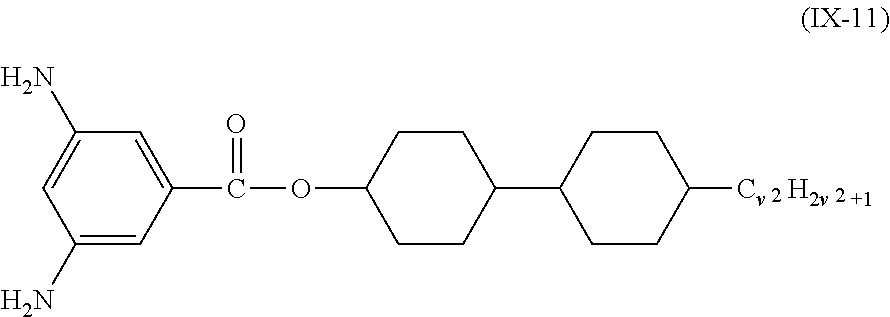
C1(N)=CC(N)=CC(C(OC2CCC(C3CCC([Cv    H2v    +1])CC3)CC2)=O)=C1
